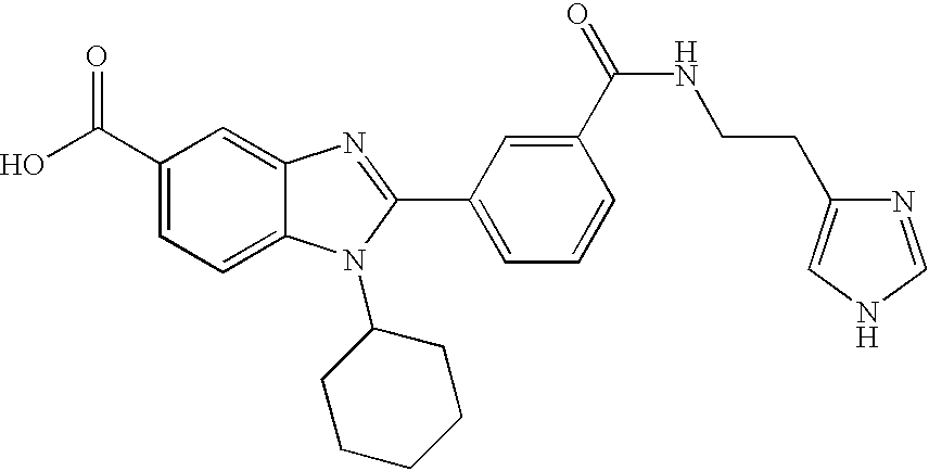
OC(C1=CC=C2C(=C1)N=C(C1=CC=CC(C(=O)NCCC3=CNC=N3)=C1)N2C1CCCCC1)=O
